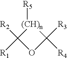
C1([R3])([R4])[(CH)n]([R5])C([R2])([R1])O1
